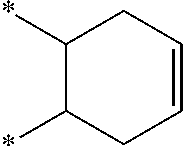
C1(*)C(*)CC=CC1
